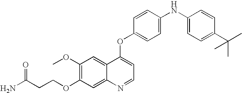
C1=CC(OC2=CC=NC3=CC(OCCC(N)=O)=C(OC)C=C23)=CC=C1NC1=CC=C(C(C)(C)C)C=C1
